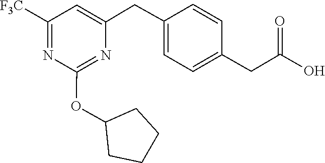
C1=CC(CC(=O)O)=CC=C1CC1=CC([F3C])=NC(OC2CCCC2)=N1
